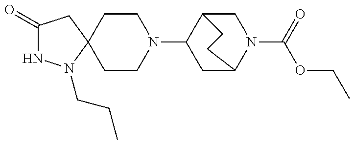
C1(=O)NN(CCC)C2(C1)CCN(C1CC3N(C(=O)OCC)CC1CC3)CC2
